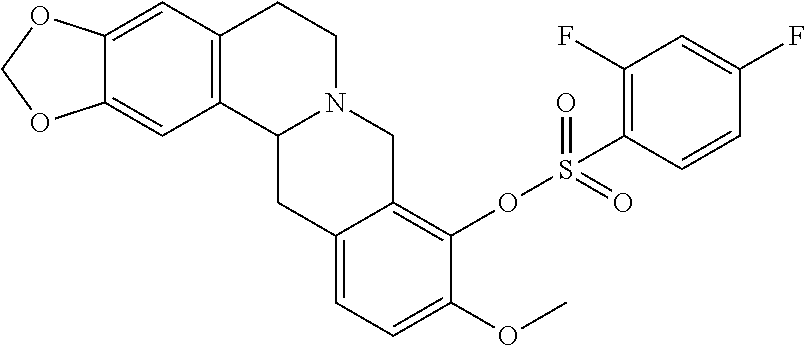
C12=C(C=C3C(=C1)OCO3)CCN1C2CC2=CC=C(OC)C(OS(=O)(=O)C3=C(F)C=C(F)C=C3)=C2C1
